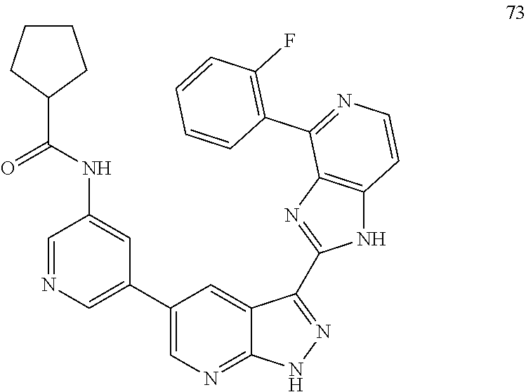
N(C1=CC(C2=CN=C3C(=C2)C(C2=NC4=C(N2)C=CN=C4C2=C(F)C=CC=C2)=NN3)=CN=C1)C(=O)C1CCCC1
